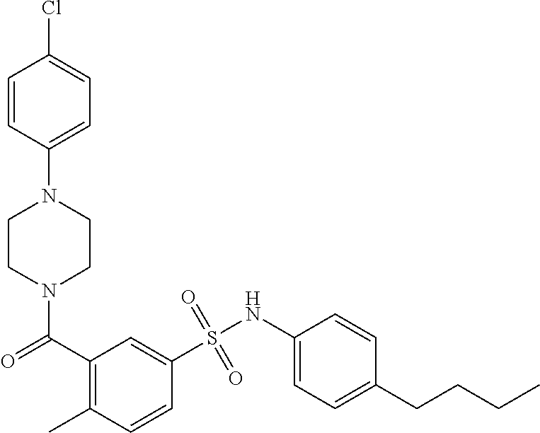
N1(C(C2=C(C)C=CC(S(NC3=CC=C(CCCC)C=C3)(=O)=O)=C2)=O)CCN(C2=CC=C(Cl)C=C2)CC1
